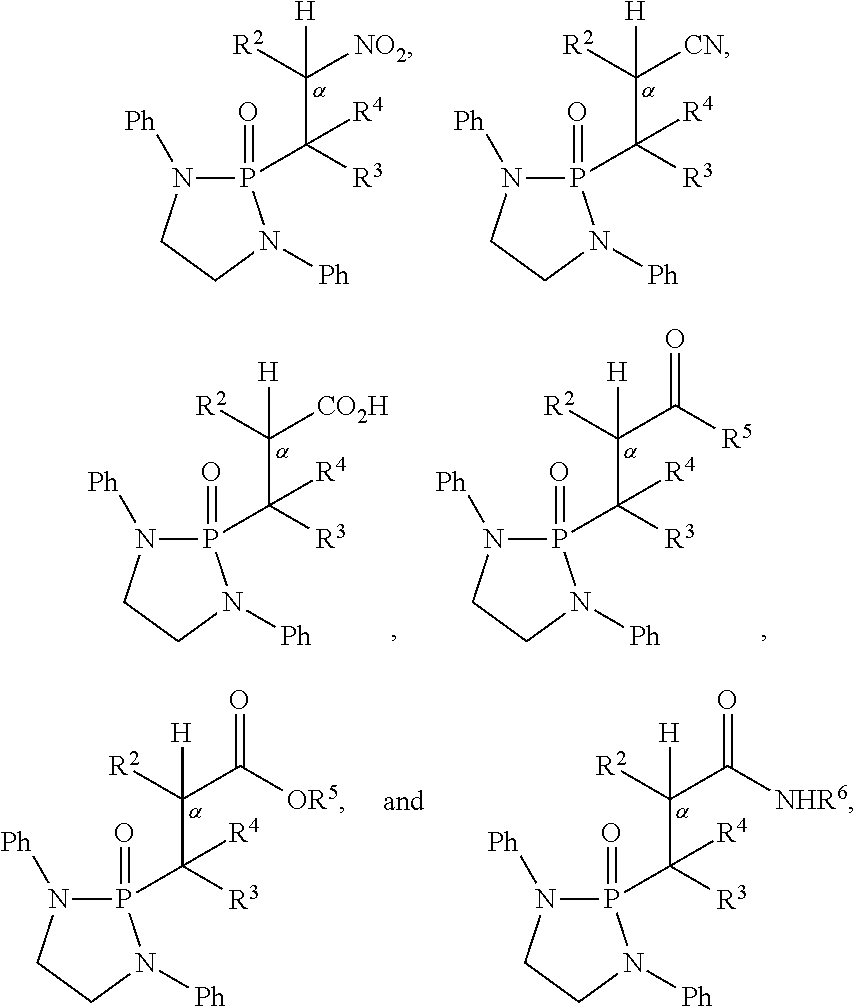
P1(=O)(C([R3])(C([R2])([NO2])[H])[R4])N([Ph])CCN1[Ph].P1(=O)(C([R3])(C([R2])([CN])[H])[R4])N([Ph])CCN1[Ph].P1(=O)(C([R3])(C([R2])([CO2H])[H])[R4])N([Ph])CCN1[Ph].P1(=O)(C([R3])(C([R2])(C([R5])=O)[H])[R4])N([Ph])CCN1[Ph].P1(=O)(C([R3])(C([R2])(C([OR5])=O)[H])[R4])N([Ph])CCN1[Ph].P1(=O)(C([R3])(C([R2])(C([NHR6])=O)[H])[R4])N([Ph])CCN1[Ph]
